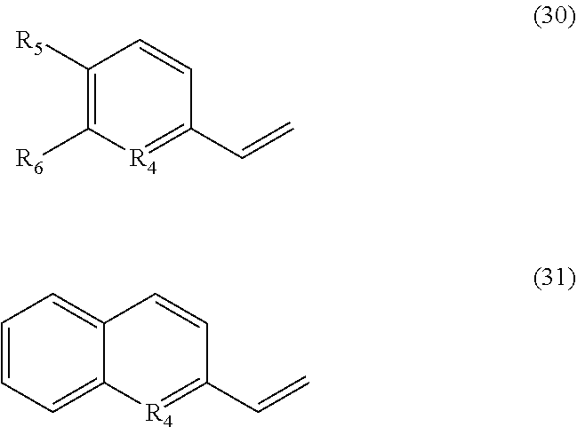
C1([R5])=C([R6])[R4]=C(C=C)C=C1.C12=CC=CC=C1[R4]=C(C=C)C=C2
